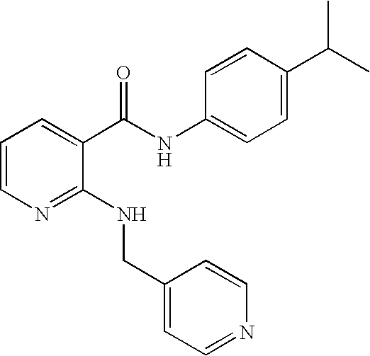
C1(NCC2=CC=NC=C2)=NC=CC=C1C(NC1=CC=C(C(C)C)C=C1)=O
